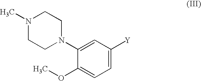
N1(C)CCN(C2=CC([Y])=CC=C2OC)CC1
